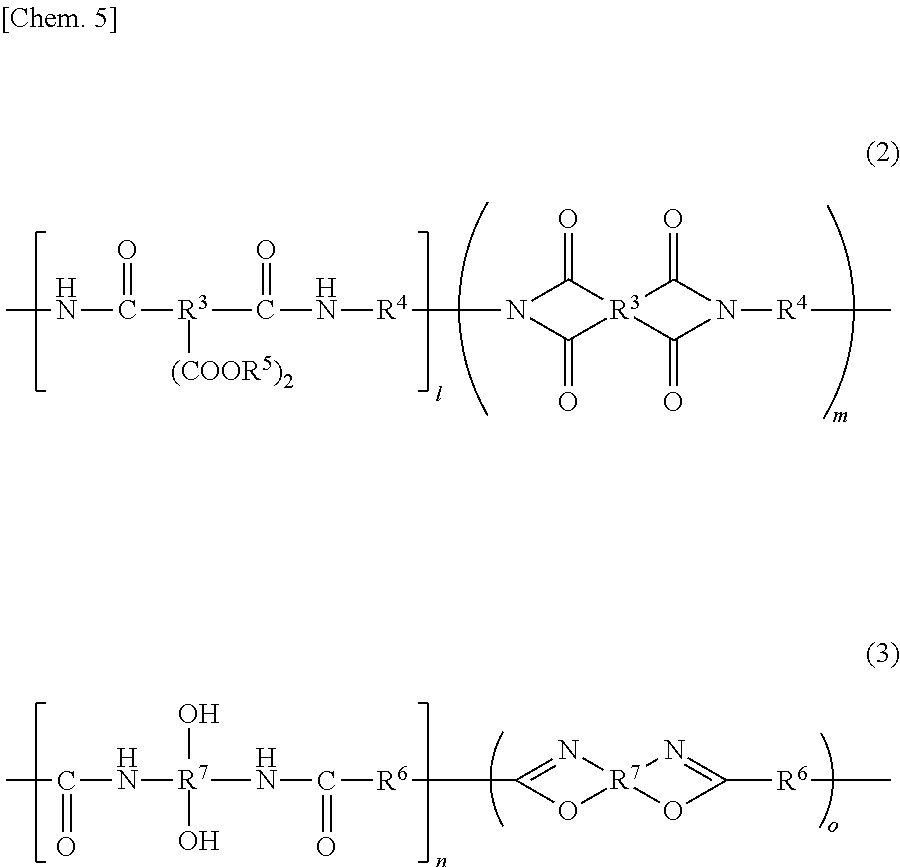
CNC(=O)[R3]([(COOR5)2])C(=O)N[R4]N1C(=O)[R3]2(C1=O)C(=O)N([R4]C)C2=O.CC(N[R7](O)(NC([R6]C1=N[R7]2(O1)N=C([R6]C)O2)=O)O)=O
